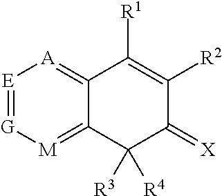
[E]1=[G][M]=C2C(=[A]1)C([R1])=C([R2])C(=[X])C2([R3])[R4]
